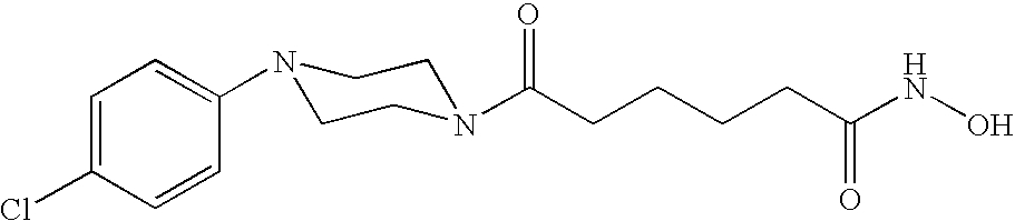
C1=C(Cl)C=CC(N2CCN(C(CCCCC(NO)=O)=O)CC2)=C1
